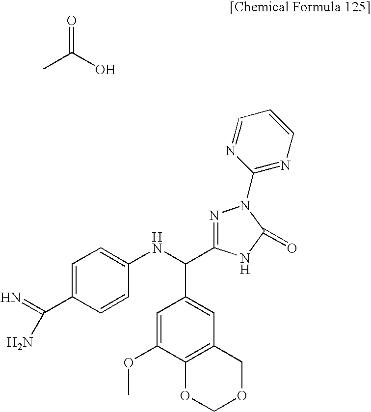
C1=C(C(=N)N)C=CC(NC(C2=CC3=C(C(OC)=C2)OCOC3)C2=NN(C3=NC=CC=N3)C(=O)N2)=C1.CC(O)=O
